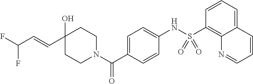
FC(C=CC1(O)CCN(C(C2=CC=C(NS(C3=C4C(=CC=C3)C=CC=N4)(=O)=O)C=C2)=O)CC1)F
